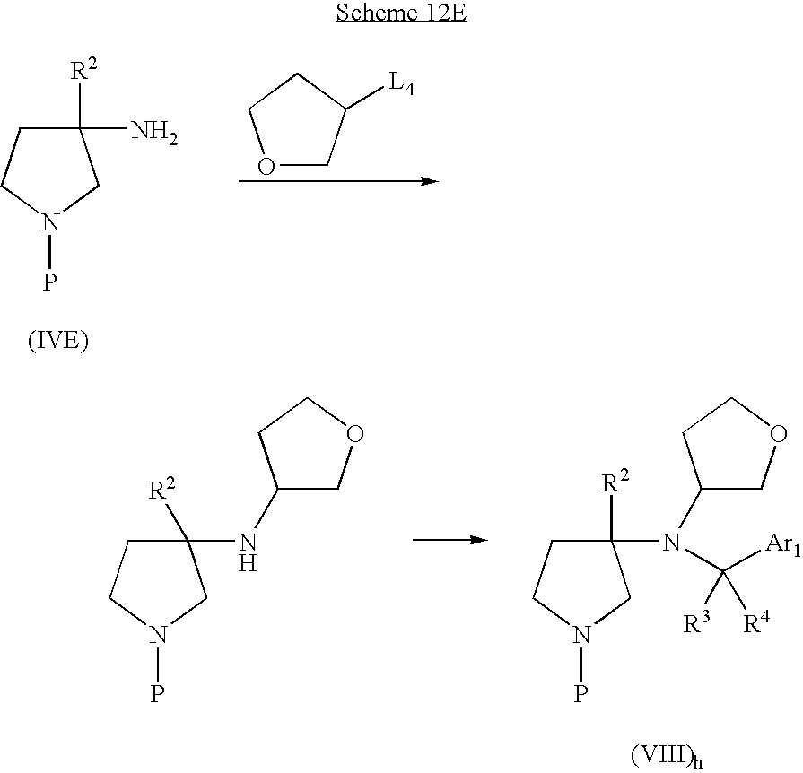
C1([R2])(N)CCN(P)C1.O1CC([L4])CC1.C1([R2])(NC2COCC2)CCN(P)C1.C1([R2])(N(C([Ar1])([R3])[R4])C2COCC2)CCN(P)C1
